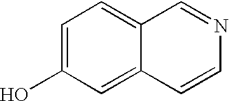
C1=C(O)C=C2C(=C1)C=NC=C2
